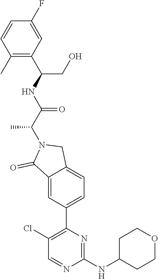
C1(Cl)=C(C2=CC=C3C(=C2)C(=O)N(C(C(NC(CO)C2=C(C)C=CC(F)=C2)=O)C)C3)N=C(NC2CCOCC2)N=C1
